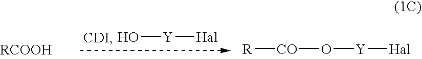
O[Y][Hal].[R][CO]O[Y][Hal]
